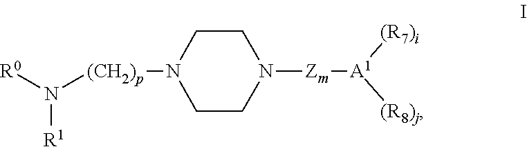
N1([(CH2)p]N([R1])[R0])CCN([Zm][A1]([(R7)i])[(R8)j])CC1
